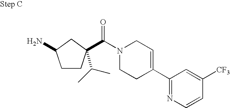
NC1CCC(C(=O)N2CCC(C3=NC=CC([CF3])=C3)=CC2)(C(C)C)C1
